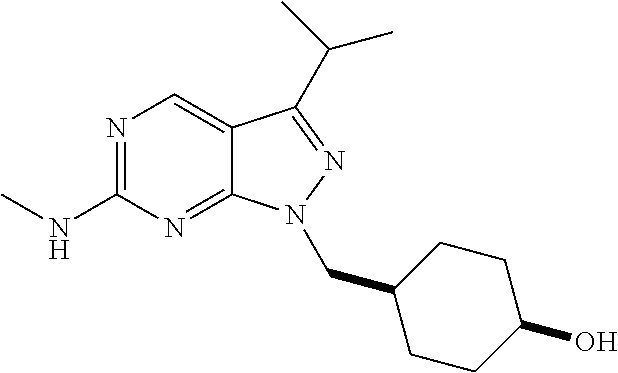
N1=C(NC)N=C2C(=C1)C(C(C)C)=NN2CC1CCC(O)CC1
